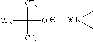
[CF3]C([CF3])([O-])[CF3].C[N+](C)(C)C
